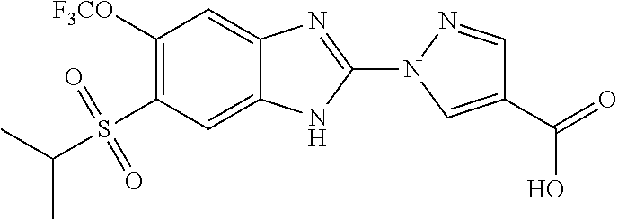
C1([F3CO])=C(S(C(C)C)(=O)=O)C=C2C(=C1)N=C(N1C=C(C(=O)O)C=N1)N2
